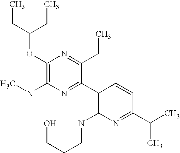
C1(OC(CC)CC)=C(NC)N=C(C2=C(NCCCO)N=C(C(C)C)C=C2)C(CC)=N1
